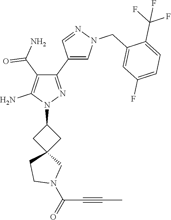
N1(C2CC3(C2)CN(C(C#CC)=O)CC3)N=C(C2=CN(CC3=CC(F)=CC=C3C(F)(F)F)N=C2)C(C(N)=O)=C1N
